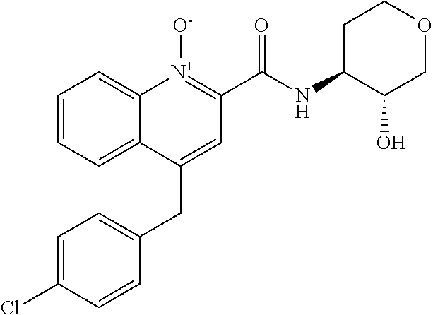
C1=C(Cl)C=CC(CC2=CC(C(NC3C(O)COCC3)=O)=[N+]([O-])C3=CC=CC=C23)=C1
